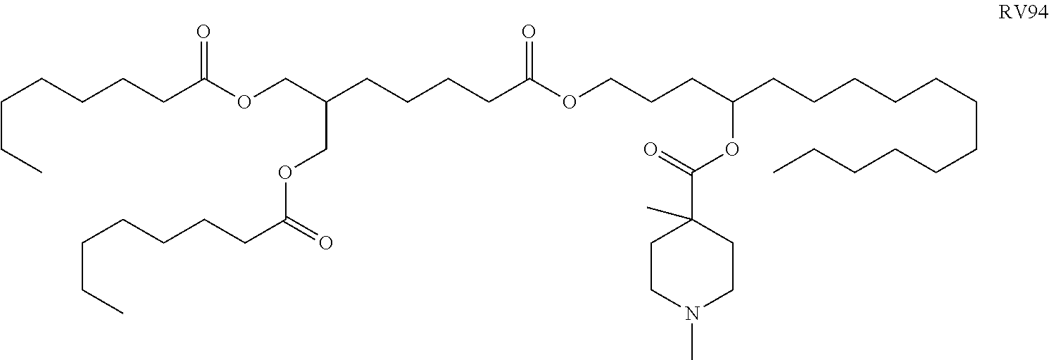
C(CCCCC(OCC(CCCCC(OCCCC(CCCCCCCCCCCC)OC(=O)C1(C)CCN(C)CC1)=O)COC(=O)CCCCCCC)=O)CC
